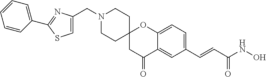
C(N1CCC2(CC1)CC(=O)C1=CC(C=CC(NO)=O)=CC=C1O2)C1=CSC(C2=CC=CC=C2)=N1
